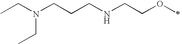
C(N(CCCNCCOC)CC)C
